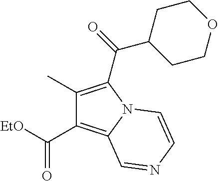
C1(C)=C(C(=O)C2CCOCC2)N2C(=C1C([EtO])=O)C=NC=C2
